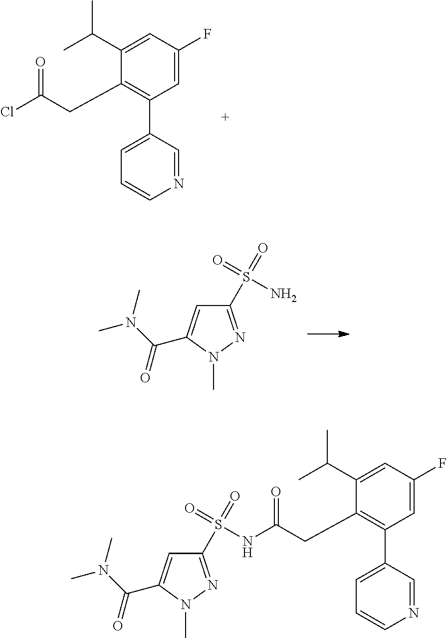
C1(S(=O)(N)=O)=NN(C)C(C(=O)N(C)C)=C1.C1=C(F)C=C(C(C)C)C(CC(=O)Cl)=C1C1=CC=CN=C1.C1=C(F)C=C(C(C)C)C(CC(=O)NS(=O)(=O)C2=NN(C)C(C(=O)N(C)C)=C2)=C1C1=CC=CN=C1
